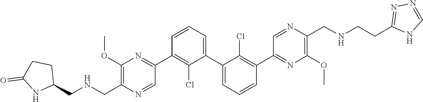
C1(OC)=C(CNCC2CCC(=O)N2)N=CC(C2=C(Cl)C(C3=CC=CC(C4=NC(OC)=C(CNCCC5=NN=CN5)N=C4)=C3Cl)=CC=C2)=N1
